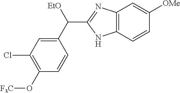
C12=C(C=CC([OMe])=C1)NC(C(C1=CC(Cl)=C(O[F3C])C=C1)[EtO])=N2
